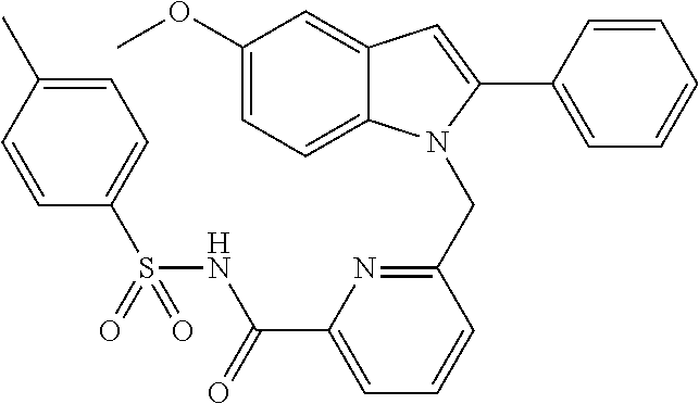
C1(OC)=CC=C2C(=C1)C=C(C1=CC=CC=C1)N2CC1=NC(C(NS(C2=CC=C(C)C=C2)(=O)=O)=O)=CC=C1
